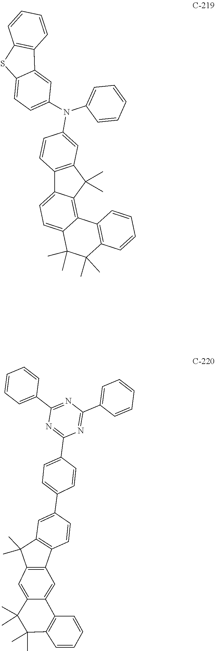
C12=C(C3=CC(N(C4=CC=CC=C4)C4=CC5=C(C=C4)C4=CC=C6C(=C4C5(C)C)C4=C(C=CC=C4)C(C)(C)C6(C)C)=CC=C3S1)C=CC=C2.C1=C(C2=CC3=C(C=C2)C2=C(C3(C)C)C=C3C(C)(C)C(C)(C)C4=C(C3=C2)C=CC=C4)C=CC(C2=NC(C3=CC=CC=C3)=NC(C3=CC=CC=C3)=N2)=C1
